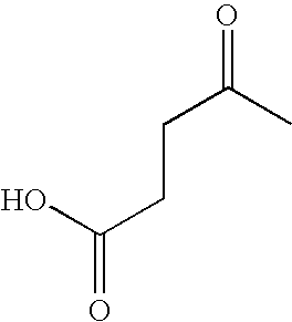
OC(CCC(=O)C)=O
